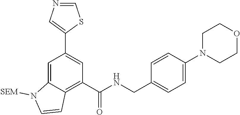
C1=NC=C(C2=CC(C(NCC3=CC=C(N4CCOCC4)C=C3)=O)=C3C(=C2)N([SEM])C=C3)S1
